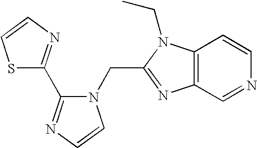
C1=CC2=C(C=N1)N=C(CN1C=CN=C1C1=NC=CS1)N2CC
